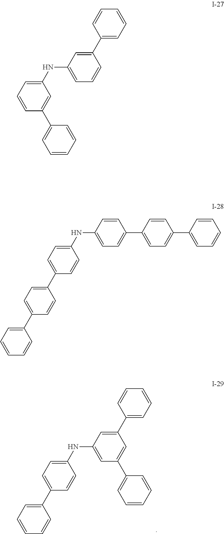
C1(C2=CC=CC=C2)=CC=C(NC2=CC(C3=CC=CC=C3)=CC(C3=CC=CC=C3)=C2)C=C1.C1=CC=C(NC2=CC=CC(C3=CC=CC=C3)=C2)C=C1C1=CC=CC=C1.C1(C2=CC=C(C3=CC=C(NC4=CC=C(C5=CC=C(C6=CC=CC=C6)C=C5)C=C4)C=C3)C=C2)=CC=CC=C1
